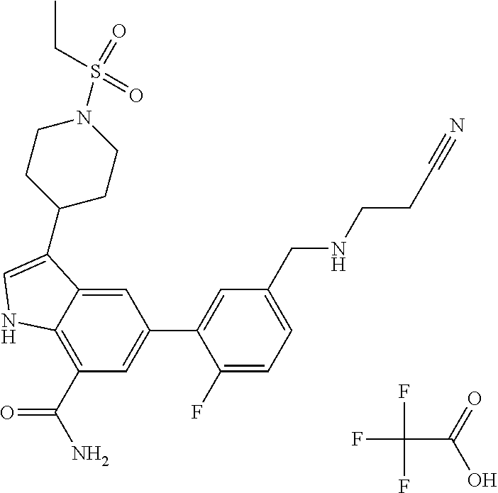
C1=C2C(=C(C(N)=O)C=C1C1=CC(CNCCC#N)=CC=C1F)NC=C2C1CCN(S(CC)(=O)=O)CC1.FC(C(=O)O)(F)F
